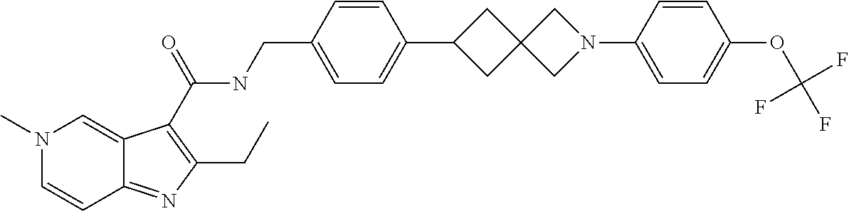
C(NCC1=CC=C(C2CC3(C2)CN(C2=CC=C(OC(F)(F)F)C=C2)C3)C=C1)(=O)C1=C(CC)N=C2C=CN(C)C=C21
